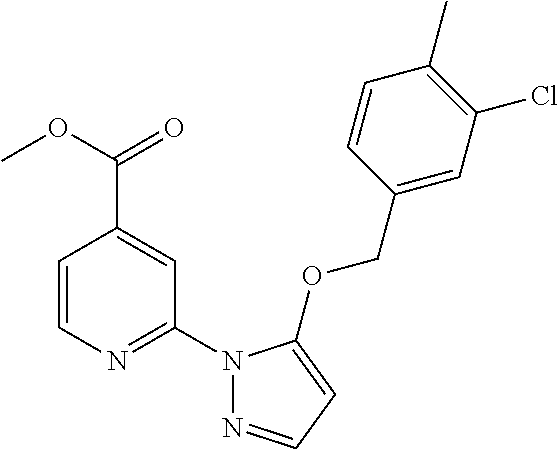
N1(C2=NC=CC(C(=O)OC)=C2)N=CC=C1OCC1=CC(Cl)=C(C)C=C1
